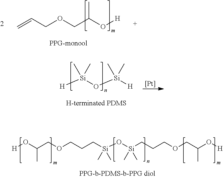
C=CCOCC(O[H])C.[H]OC(COCCC[Si](O[Si](CCCOCC(O[H])C)(C)C)(C)C)C.[Pt].[H][Si](O[Si]([H])(C)C)(C)C
